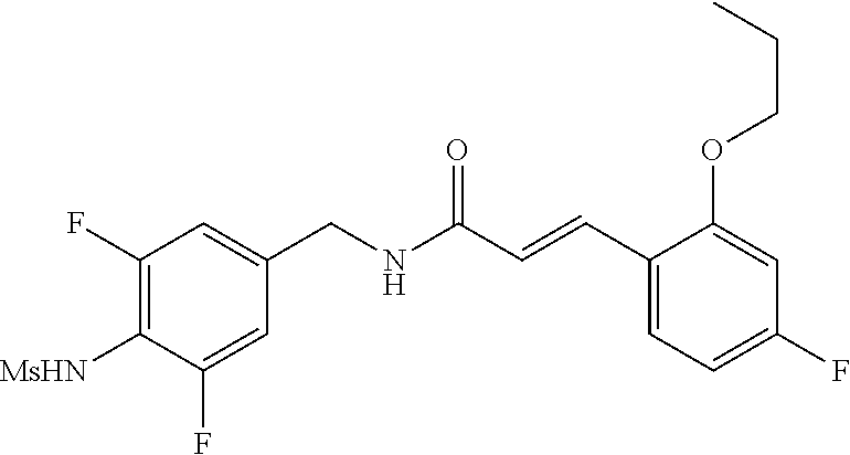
C1(F)=C([MsHN])C(F)=CC(CNC(C=CC2=CC=C(F)C=C2OCCC)=O)=C1
